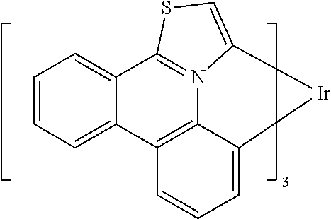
C1=CC=C2C(=C1)C1=N3C4=C2C=CC=C4[Ir]C3=CS1
